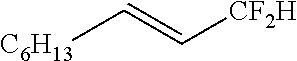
[C6H13]C=C[CF2H]
